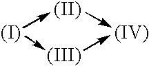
[(I)]1->[(II)]->[(IV)]-[(III)]-1
